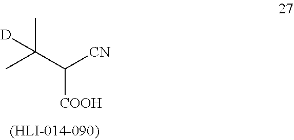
CC(C([CN])[COOH])(C)[D]
